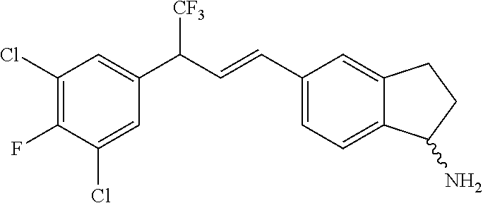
C1(Cl)=C(F)C(Cl)=CC(C([CF3])C=CC2=CC=C3C(=C2)CCC3N)=C1
